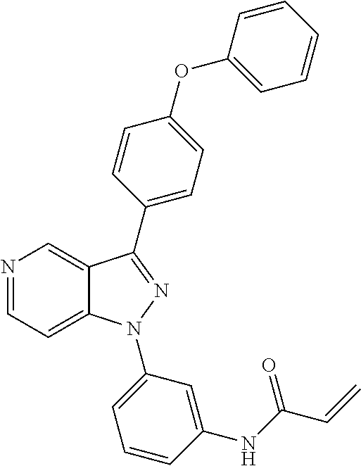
N1=CC=C2C(=C1)C(C1=CC=C(OC3=CC=CC=C3)C=C1)=NN2C1=CC=CC(NC(C=C)=O)=C1
